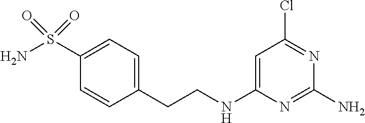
C1=C(CCNC2=CC(Cl)=NC(N)=N2)C=CC(S(=O)(=O)N)=C1
